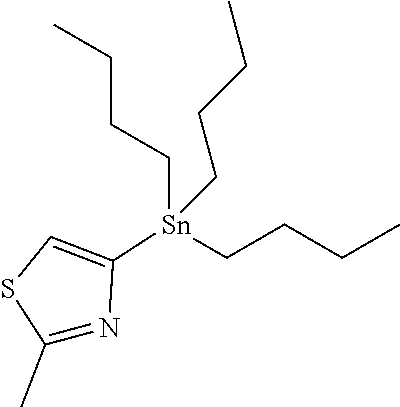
C1(C)=NC([Sn](CCCC)(CCCC)CCCC)=CS1
